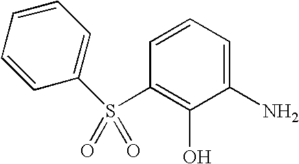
S(C1=C(O)C(N)=CC=C1)(=O)(=O)C1=CC=CC=C1
